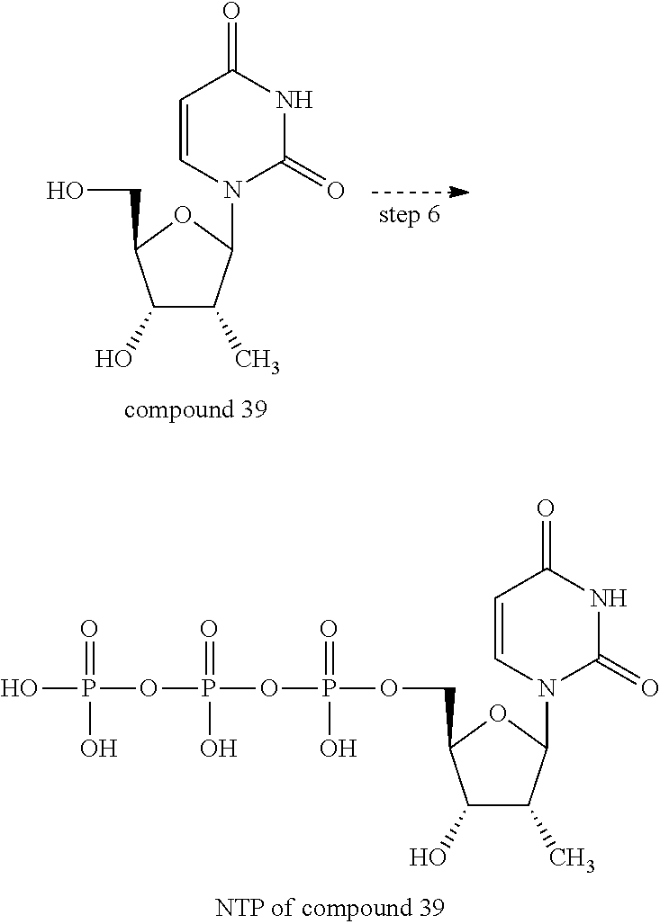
C1=CN(C2C(C)C(O)C(COP(OP(OP(O)(=O)O)(=O)O)(=O)O)O2)C(=O)NC1=O.C1=CN(C2C(C)C(O)C(CO)O2)C(=O)NC1=O
